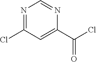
N1=C(Cl)C=C(C(=O)Cl)N=C1
